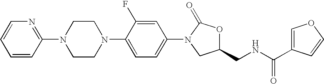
C1CN(C2=NC=CC=C2)CCN1C1=CC=C(N2CC(CNC(=O)C3=COC=C3)OC2=O)C=C1F
